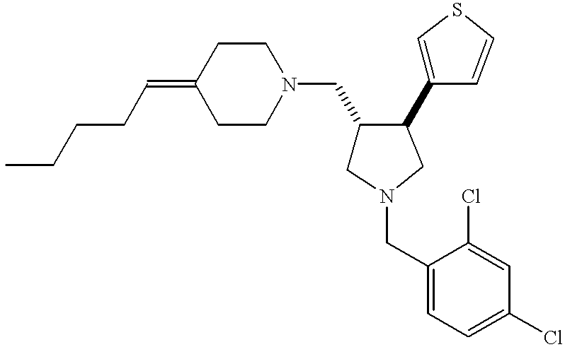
C1(=CCCCC)CCN(CC2CN(CC3=CC=C(Cl)C=C3Cl)CC2C2=CSC=C2)CC1
